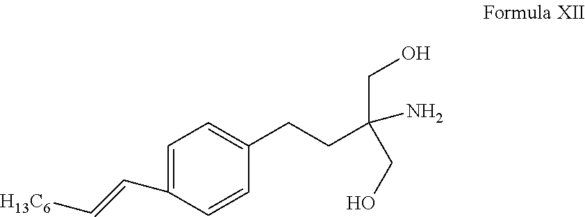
C1=C(C=C[H13C6])C=CC(CCC(CO)(N)CO)=C1
